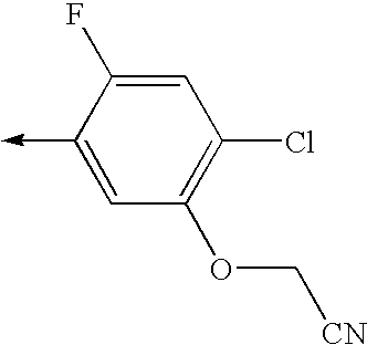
C1(->C)=CC(OC[CN])=C(Cl)C=C1F
